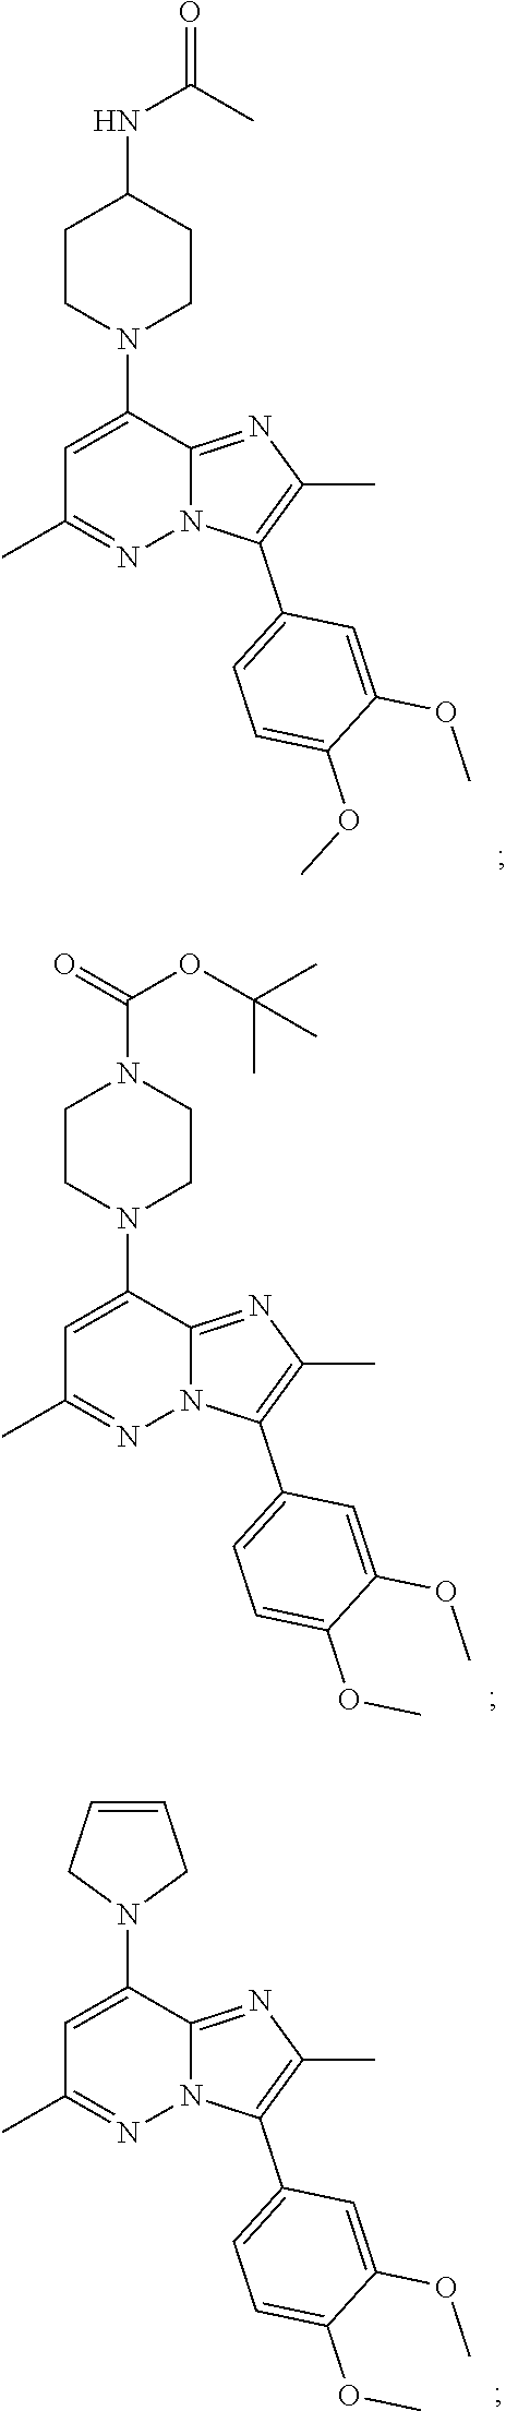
C1=C(N2CCC(NC(C)=O)CC2)C2=NC(C)=C(C3=CC=C(OC)C(OC)=C3)N2N=C1C.C1=C(N2CCN(C(=O)OC(C)(C)C)CC2)C2=NC(C)=C(C3=CC=C(OC)C(OC)=C3)N2N=C1C.C1=C(N2CC=CC2)C2=NC(C)=C(C3=CC=C(OC)C(OC)=C3)N2N=C1C
